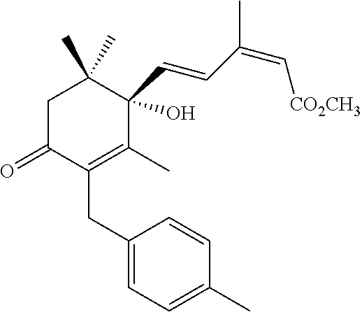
C1(CC2=C(C)C(C=CC(C)=C[CO2CH3])(O)C(C)(C)CC2=O)=CC=C(C)C=C1
